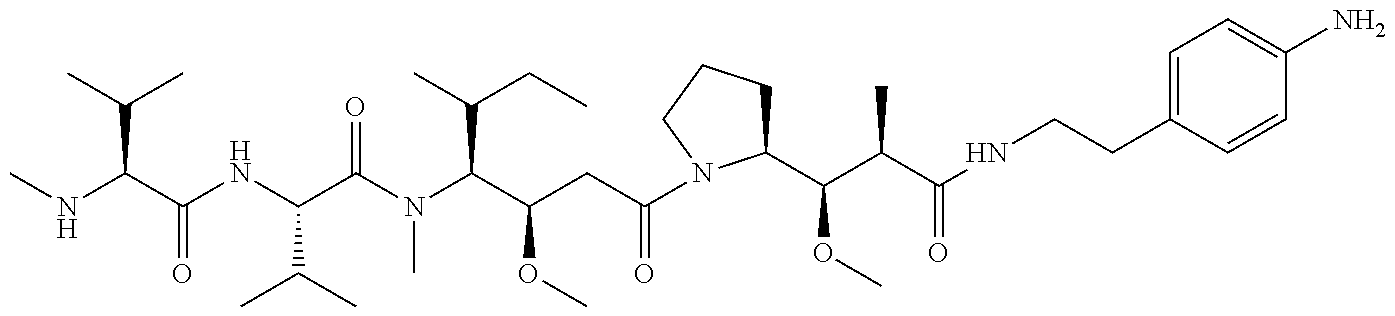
N(C(C(C)C)C(NC(C(N(C(C(CC(=O)N1C(C(C(C(NCCC2=CC=C(N)C=C2)=O)C)OC)CCC1)OC)C(C)CC)C)=O)C(C)C)=O)C
